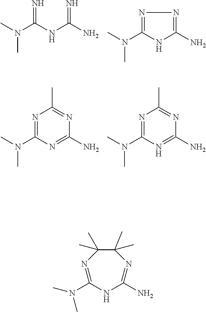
CN(C(NC(N)=N)=N)C.N1=C(N(C)C)NC(N)=N1.N1=C(N(C)C)N=C(N)N=C1C.N1=C(N(C)C)N=C(N)N=C1C.N1=C(N(C)C)NC(N)=NC(C)(C)C1(C)C
